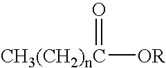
[CH3(CH2)nC]([OR])=O
